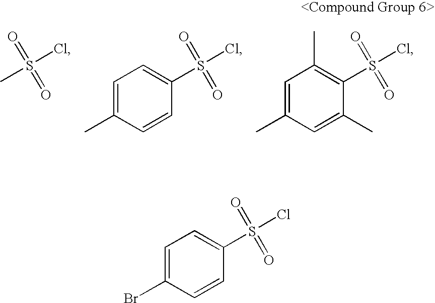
O=S(=O)(Cl)C.C1=C(C)C=CC(S(Cl)(=O)=O)=C1.C1=C(C)C=C(C)C(S(Cl)(=O)=O)=C1C.C1=C(Br)C=CC(S(Cl)(=O)=O)=C1
